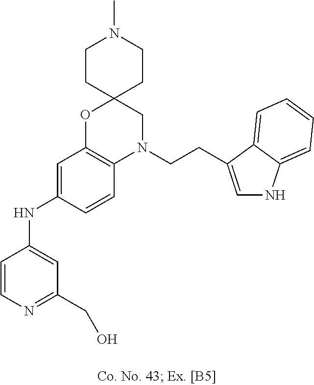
C1=CN=C(CO)C=C1NC1=CC2=C(C=C1)N(CCC1=CNC3=CC=CC=C31)CC1(O2)CCN(C)CC1
